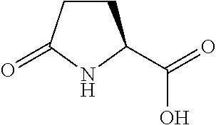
C1CC(=O)NC1C(=O)O
